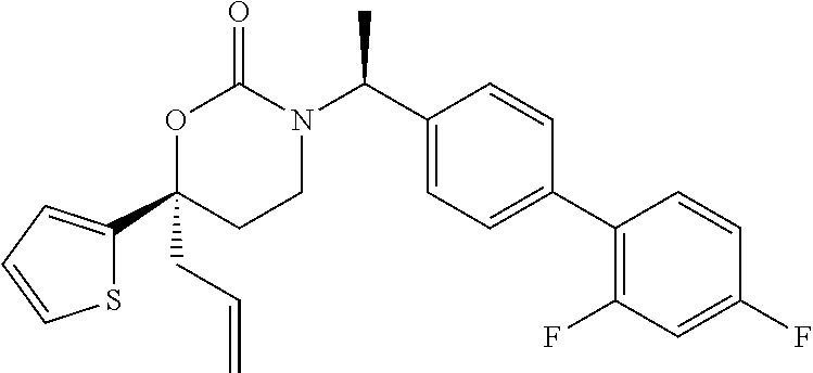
C1(CC=C)(C2=CC=CS2)CCN(C(C2=CC=C(C3=C(F)C=C(F)C=C3)C=C2)C)C(=O)O1
